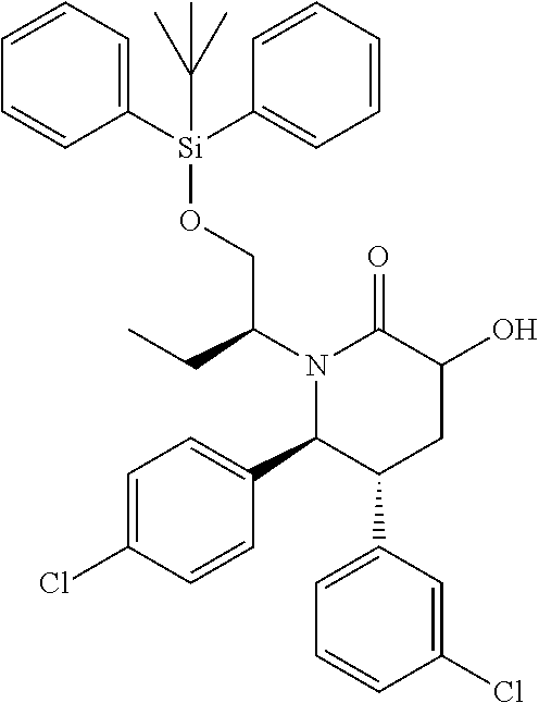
N1(C(CC)CO[Si](C2=CC=CC=C2)(C2=CC=CC=C2)C(C)(C)C)C(C2=CC=C(Cl)C=C2)C(C2=CC=CC(Cl)=C2)CC(O)C1=O
